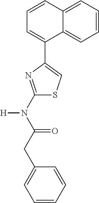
C1=CC=CC(CC(N(C2=NC(C3=CC=CC4=CC=CC=C34)=CS2)[H])=O)=C1
